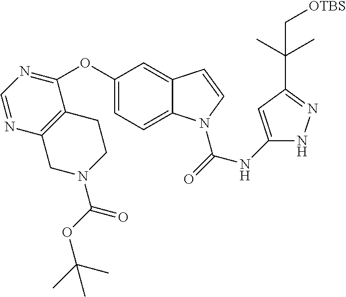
C1(OC2=CC=C3C(=C2)C=CN3C(=O)NC2=CC(C(C)(C)C[OTBS])=NN2)=NC=NC2=C1CCN(C(OC(C)(C)C)=O)C2
